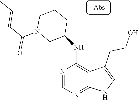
N1=CN=C2C(=C1NC1CCCN(C(C=CC)=O)C1)C(CCO)=CN2
